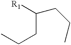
C(CCC)([R1])CCC
